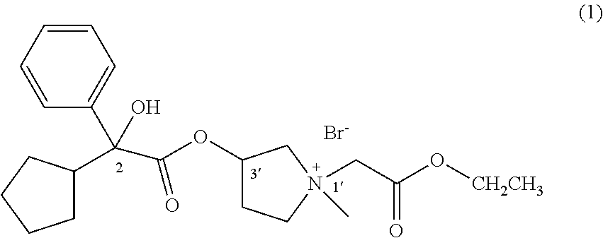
C1=CC=CC(C(C(=O)OC2CCN(CC(O[CH2CH3])=O)(C)C2)(C2CCCC2)O)=C1.[Br-]
